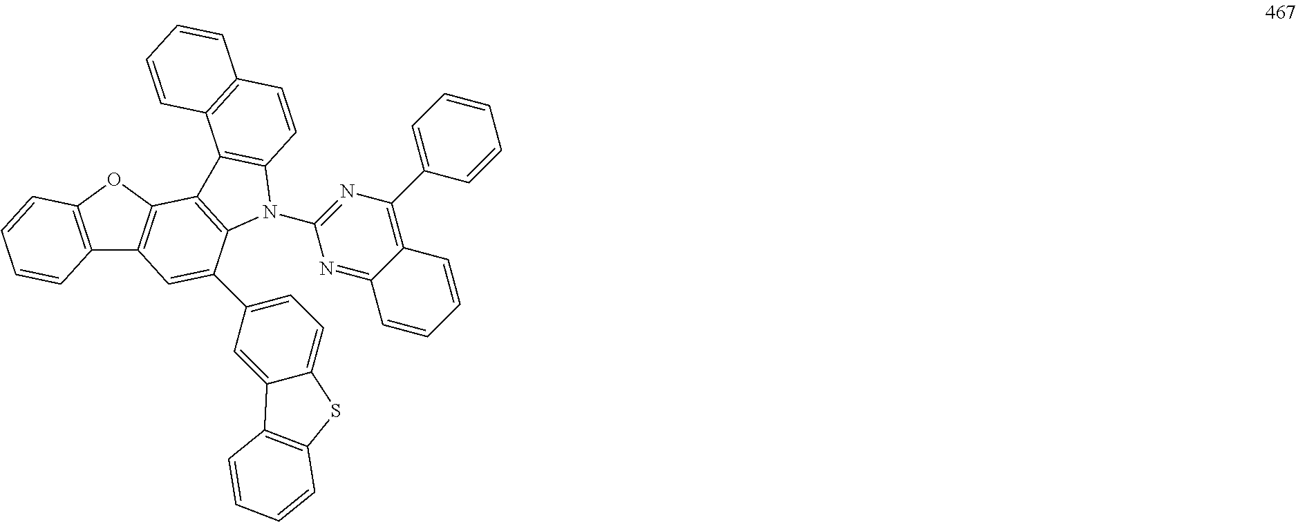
C12=C(OC3=C1C=C(C1=CC=C4C(=C1)C1=C(S4)C=CC=C1)C1=C3C3=C(N1C1=NC(C4=CC=CC=C4)=C4C(=N1)C=CC=C4)C=CC1=C3C=CC=C1)C=CC=C2
